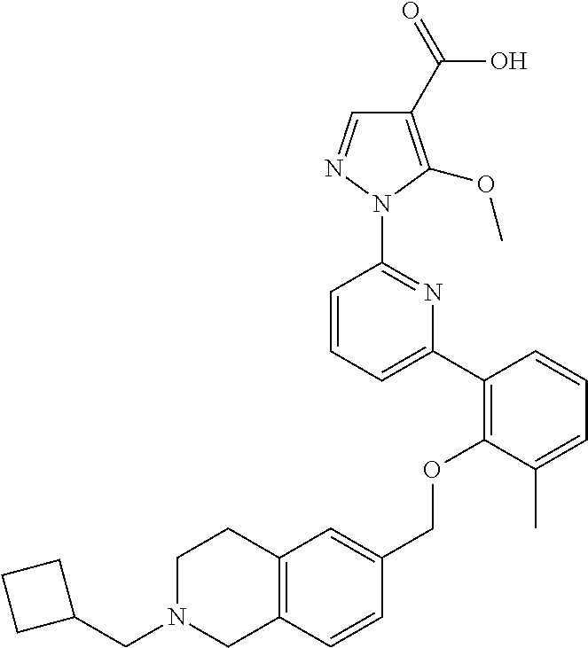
C1(C2=C(OCC3=CC4=C(C=C3)CN(CC3CCC3)CC4)C(C)=CC=C2)=CC=CC(N2N=CC(C(=O)O)=C2OC)=N1
